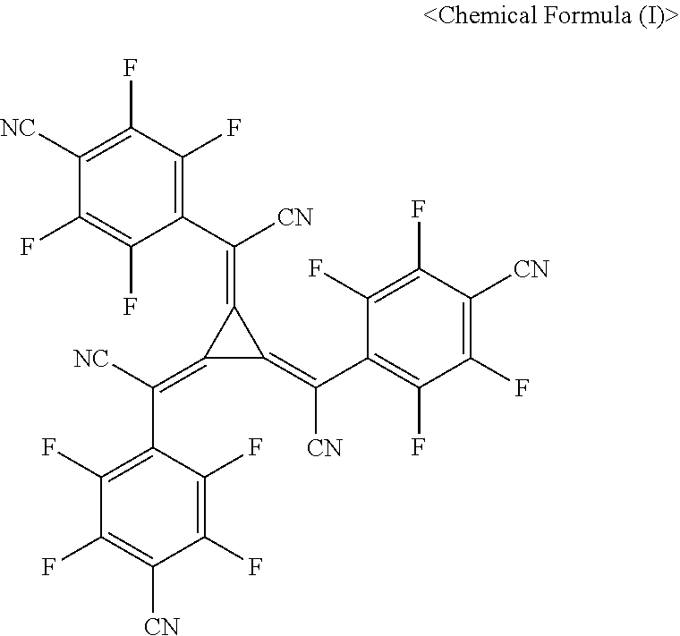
C1(=C([NC])C2=C(F)C(F)=C([CN])C(F)=C2F)C(=C(C2=C(F)C(F)=C([CN])C(F)=C2F)[CN])C1=C(C1=C(F)C(F)=C([NC])C(F)=C1F)[CN]
